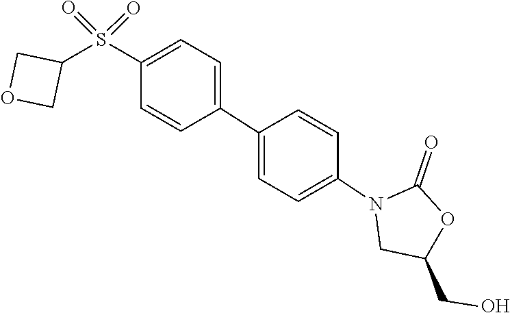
O=C1OC(CO)CN1C1=CC=C(C2=CC=C(S(=O)(=O)C3COC3)C=C2)C=C1
